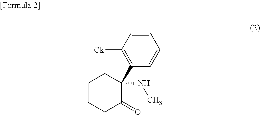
C1CCC(=O)C(C2=C([Ck])C=CC=C2)(NC)C1
